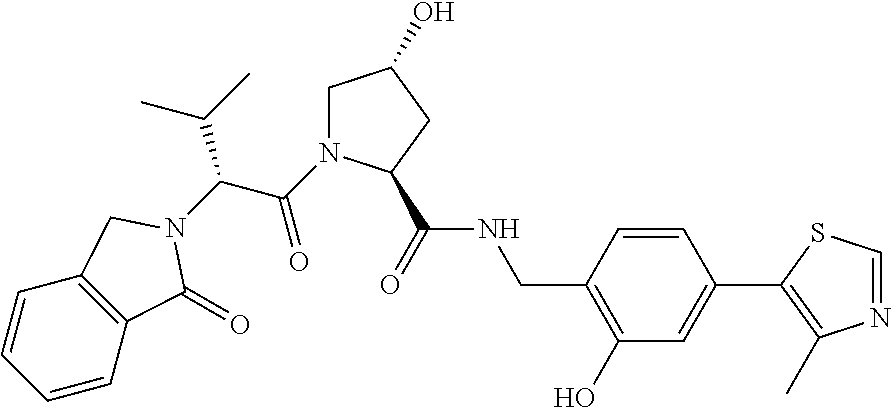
C1=CC(CNC(=O)C2N(C(C(N3C(=O)C4=C(C=CC=C4)C3)C(C)C)=O)CC(O)C2)=C(O)C=C1C1=C(C)N=CS1
